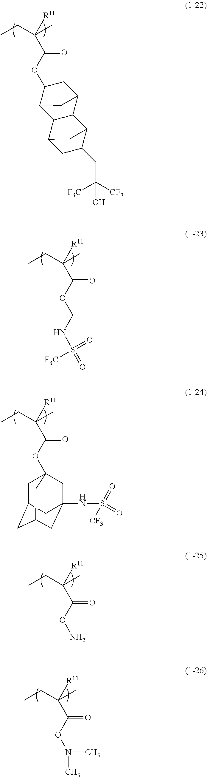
C([R11])(CC)(C)C(OC1C2C3C(C(C1)C2)C1C(CC([CF3])([F3C])O)CC3C1)=O.C([R11])(CC)(C)C(OCNS(=O)([F3C])=O)=O.C([R11])(CC)(C)C(OC12CC3CC(CC(NS(=O)(=O)[CF3])(C1)C3)C2)=O.C([R11])(CC)(C)C(ON)=O.C([R11])(CC)(C)C(ON(C)C)=O
